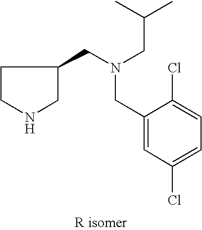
C1(CN(CC2CCNC2)CC(C)C)=CC(Cl)=CC=C1Cl
